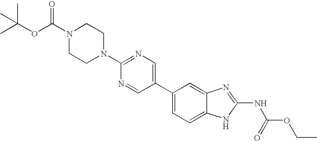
C1(C2=CN=C(N3CCN(C(OC(C)(C)C)=O)CC3)N=C2)=CC=C2C(=C1)N=C(NC(=O)OCC)N2
